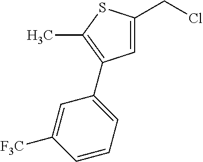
C1=C(CCl)SC(C)=C1C1=CC=CC([F3C])=C1
